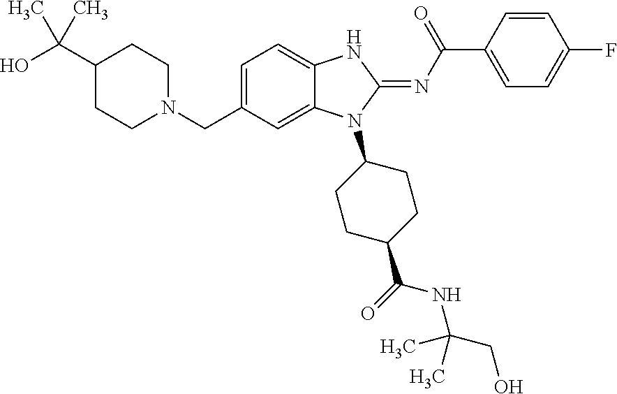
C1(C(O)(C)C)CCN(CC2=CC=C3C(=C2)N(C2CCC(C(=O)NC(CO)(C)C)CC2)C(=NC(C2=CC=C(F)C=C2)=O)N3)CC1
